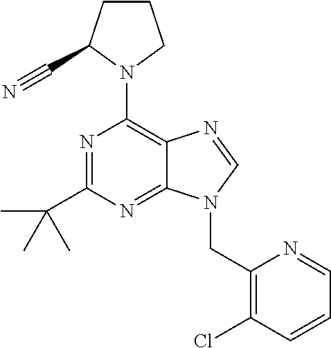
C1CC(C#N)N(C2=C3C(=NC(C(C)(C)C)=N2)N(CC2=C(Cl)C=CC=N2)C=N3)C1
